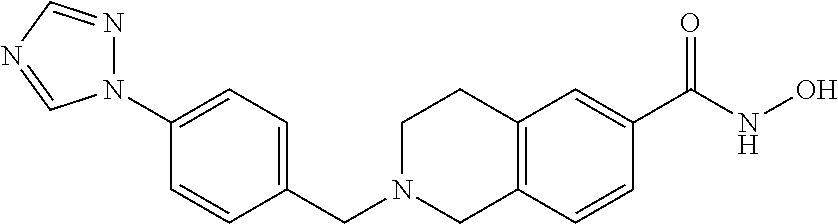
C12=C(C=CC(C(NO)=O)=C1)CN(CC1=CC=C(N3N=CN=C3)C=C1)CC2
